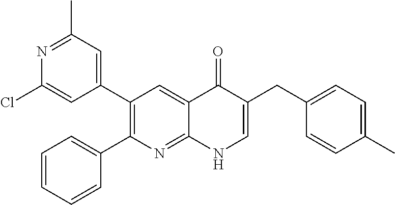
N1=C(C)C=C(C2=C(C3=CC=CC=C3)N=C3C(=C2)C(=O)C(CC2=CC=C(C)C=C2)=CN3)C=C1Cl
